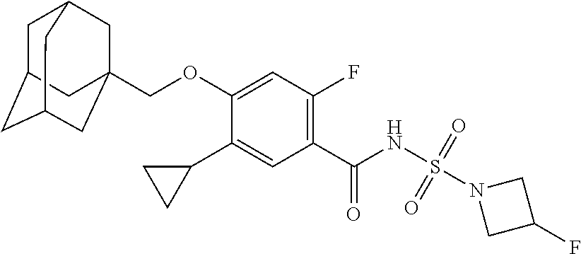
C1(C2CC2)=CC(C(NS(N2CC(F)C2)(=O)=O)=O)=C(F)C=C1OCC12CC3CC(CC(C1)C3)C2
